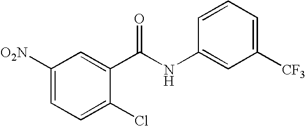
C1([O2N])=CC=C(Cl)C(C(NC2=CC([CF3])=CC=C2)=O)=C1
